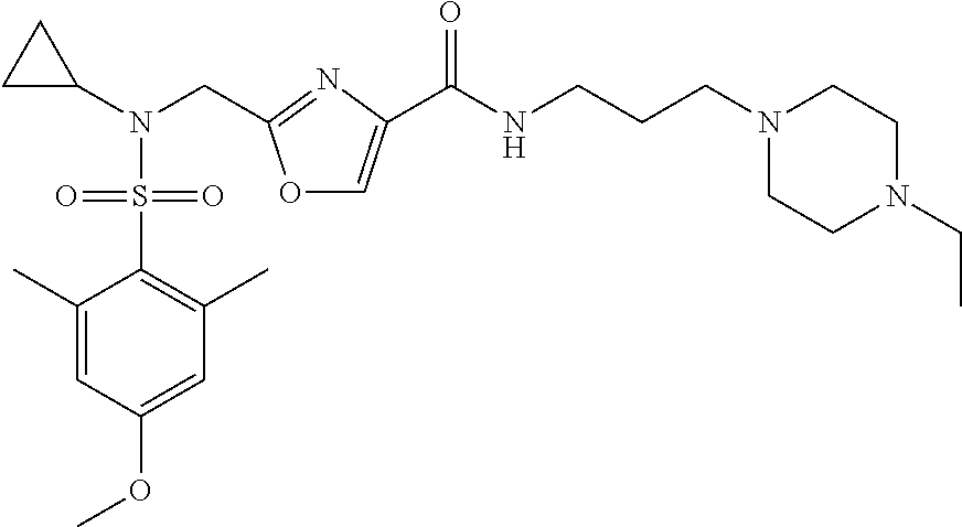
C1(C)=CC(OC)=CC(C)=C1S(=O)(N(C1CC1)CC1=NC(C(NCCCN2CCN(CC)CC2)=O)=CO1)=O
